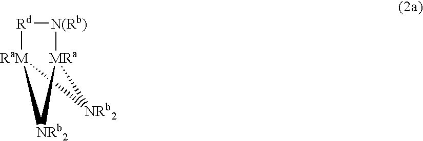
[RaM]12[Rd][N(Rb)][MRa]([NRb2]1)[NRb2]2
